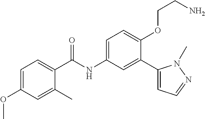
C1=C(OC)C=C(C)C(C(=O)NC2=CC=C(OCCN)C(C3=CC=NN3C)=C2)=C1
